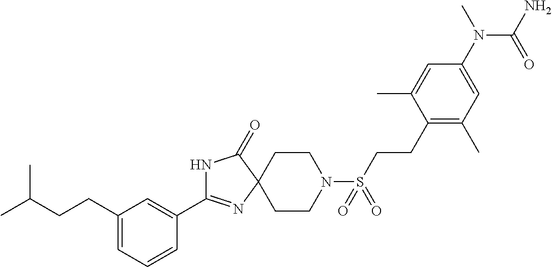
C1(C2=NC3(C(=O)N2)CCN(S(CCC2=C(C)C=C(N(C)C(N)=O)C=C2C)(=O)=O)CC3)=CC(CCC(C)C)=CC=C1
